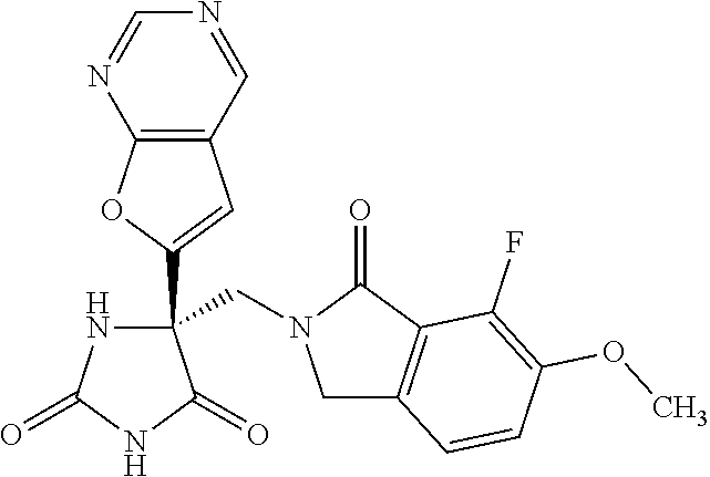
C1(C2(CN3CC4=C(C3=O)C(F)=C(OC)C=C4)NC(=O)NC2=O)=CC2=C(O1)N=CN=C2
